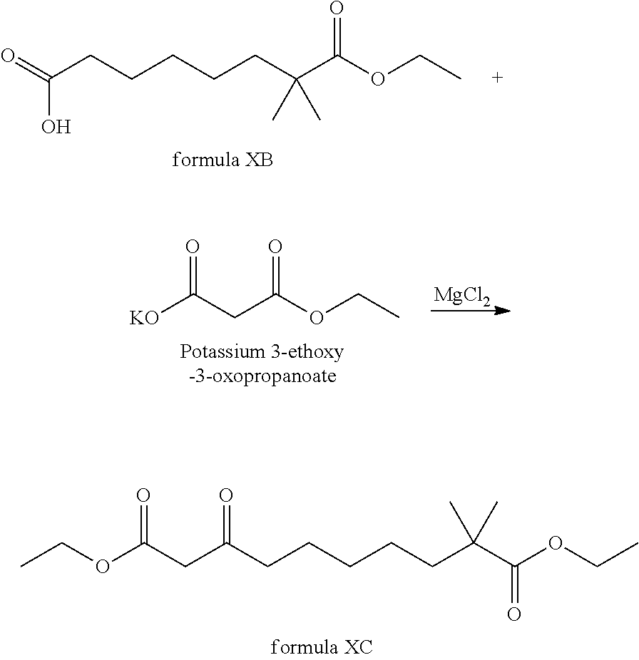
C(CCCCCC(C(OCC)=O)(C)C)(O)=O.[MgCl2].[KO]C(CC(OCC)=O)=O.CCOC(CC(CCCCCC(C(OCC)=O)(C)C)=O)=O
